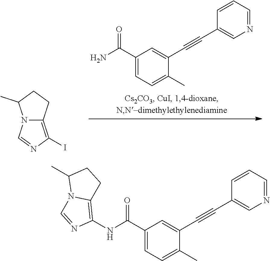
C(N)(=O)C1=CC=C(C)C(C#CC2=CN=CC=C2)=C1.C12=C(I)N=CN1C(C)CC2.C(NC1=C2N(C=N1)C(C)CC2)(=O)C1=CC=C(C)C(C#CC2=CN=CC=C2)=C1
